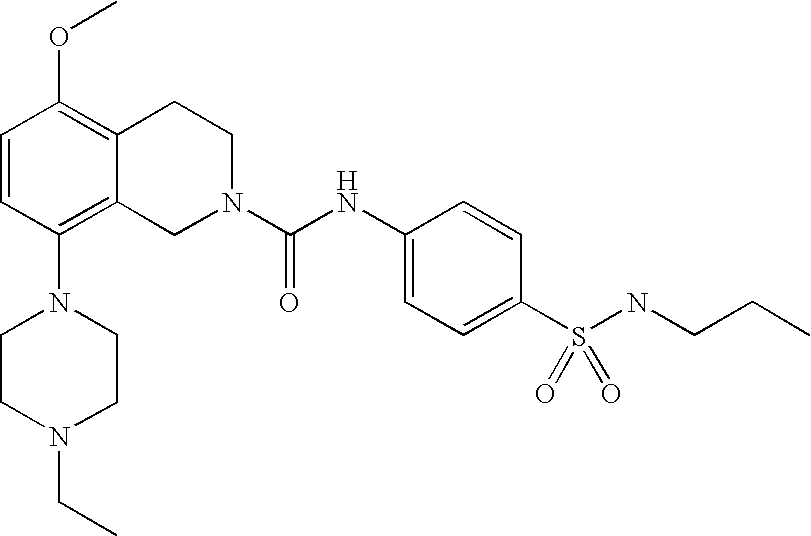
C1=CC(N2CCN(CC)CC2)=C2C(=C1OC)CCN(C(NC1=CC=C(S(NCCC)(=O)=O)C=C1)=O)C2
